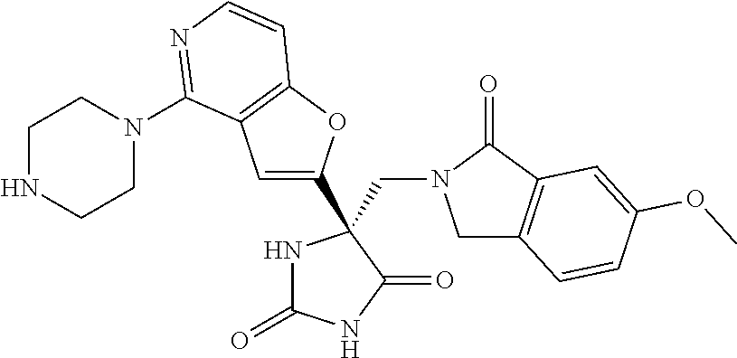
C1C2=C(C(=O)N1CC1(C3=CC4=C(O3)C=CN=C4N3CCNCC3)NC(=O)NC1=O)C=C(OC)C=C2
